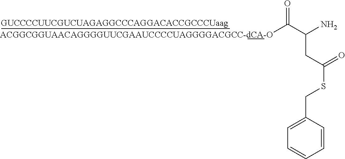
[ACGGCGGUAACAGGGGUUCGAAUCCCCUAGGGGACGCC-dCA-O]C(=O)C(N)CC(SCC1=CC=CC=C1)=O
